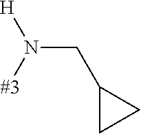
C(N([#3])[H])C1CC1
